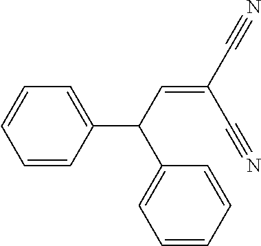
C1=CC=CC(C(C2=CC=CC=C2)C=C(C#N)C#N)=C1
